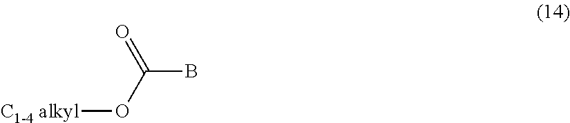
C(B)(O[C1-4 alkyl])=O
